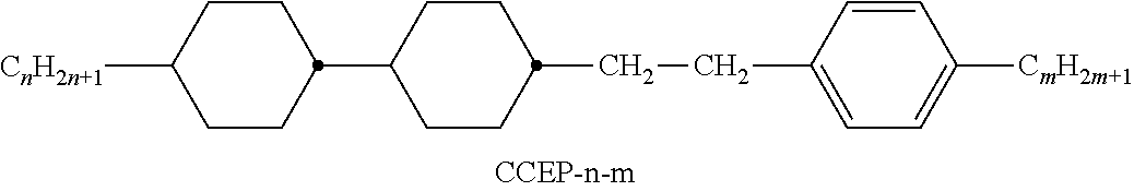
C1CC([CnH2n+1])CCC1C1CCC(CCC2=CC=C([CmH2m+1])C=C2)CC1
